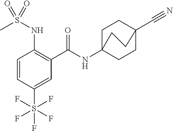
C1=CC(S(F)(F)(F)(F)F)=CC(C(=O)NC23CCC(C#N)(CC2)CC3)=C1NS(C)(=O)=O
